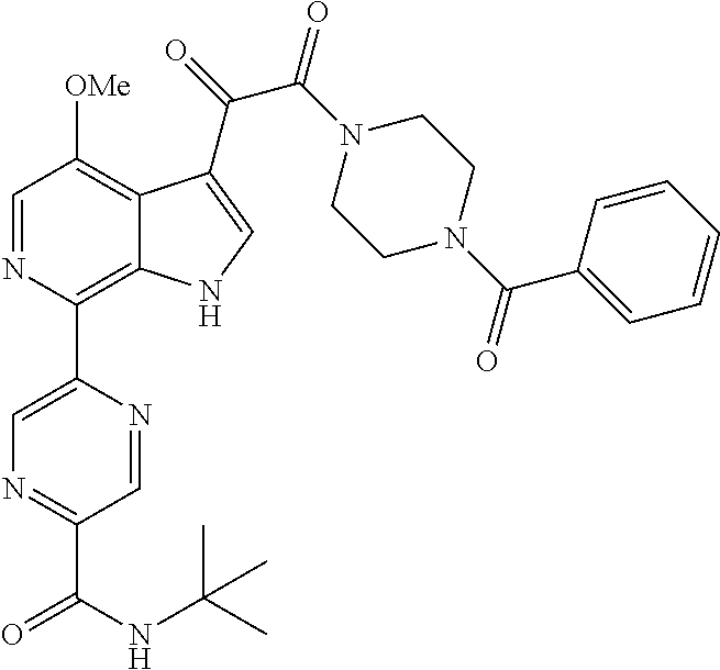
C1=NC(C2=CN=C(C(=O)NC(C)(C)C)C=N2)=C2C(=C1[OMe])C(C(=O)C(N1CCN(C(C3=CC=CC=C3)=O)CC1)=O)=CN2
